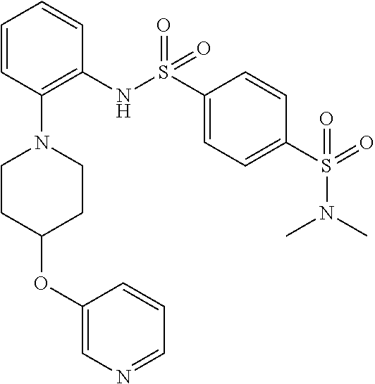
S(=O)(=O)(C1=CC=C(S(=O)(=O)NC2=C(N3CCC(OC4=CN=CC=C4)CC3)C=CC=C2)C=C1)N(C)C
